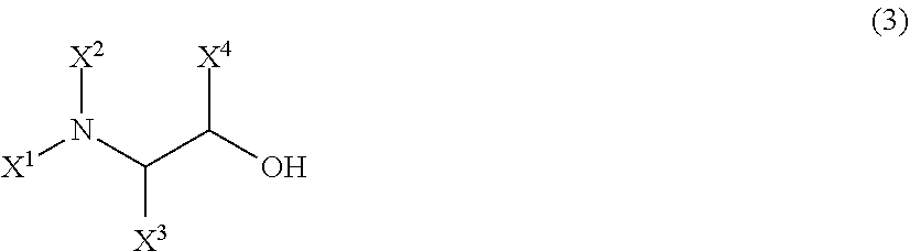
[X1]N(C(C(O)[X4])[X3])[X2]
